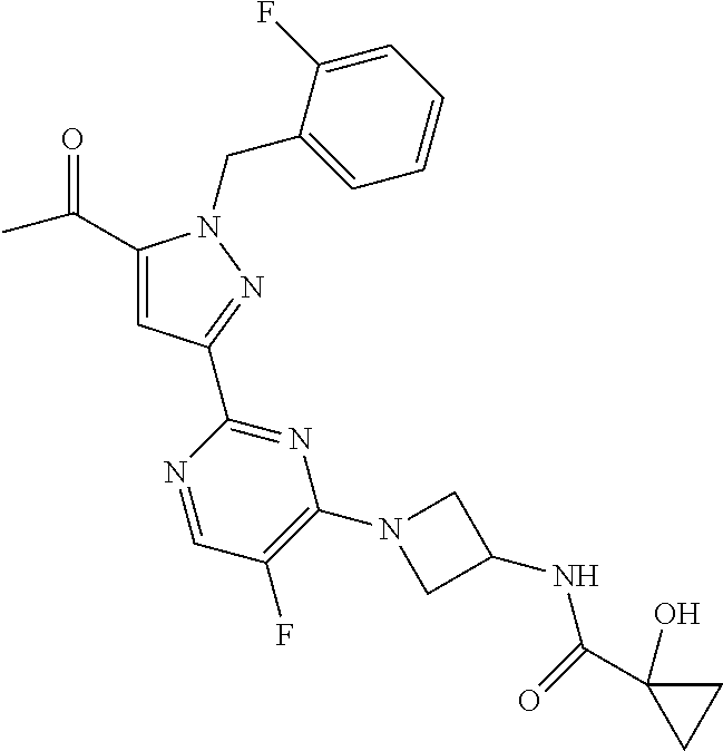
C1(C(C)=O)=CC(C2=NC(N3CC(NC(=O)C4(O)CC4)C3)=C(F)C=N2)=NN1CC1=CC=CC=C1F
